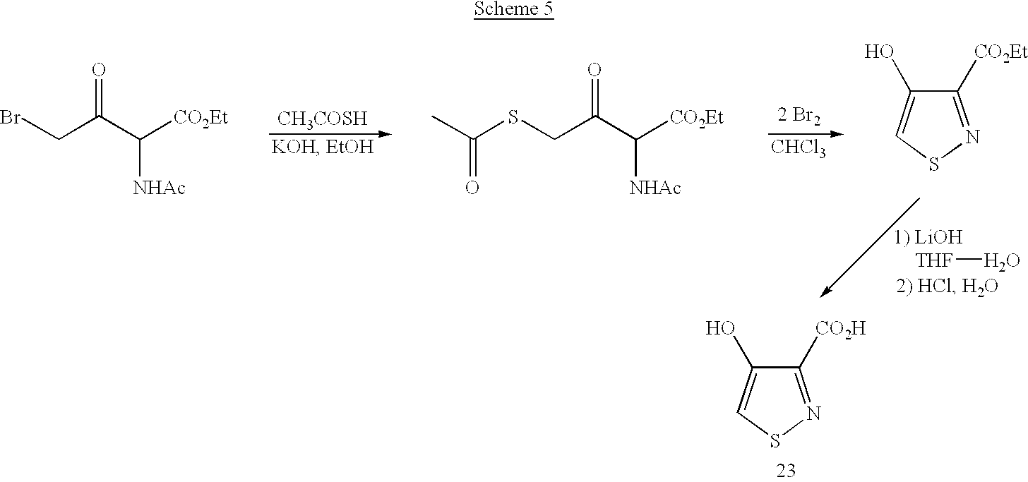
BrCC(C([CO2Et])[NHAc])=O.[CH3COSH].S(CC(C([CO2Et])[NHAc])=O)C(C)=O.[2 Br2].[CHCl3].C1([CO2Et])=NSC=C1O.[THF]O.C1([CO2H])=NSC=C1O
